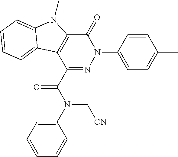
C1(C(N(C2=CC=CC=C2)C[CN])=O)=NN(C2=CC=C(C)C=C2)C(=O)C2=C1C1=CC=CC=C1N2C
